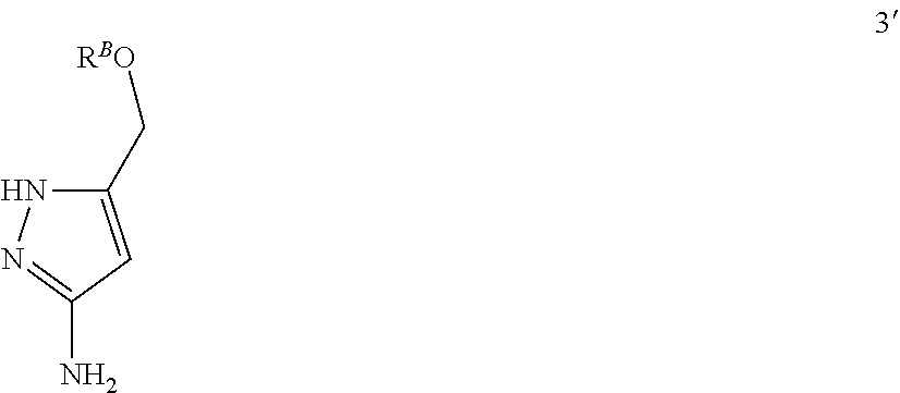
C1(C[RBO])=CC(N)=NN1
